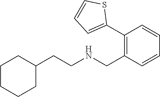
C1(CCNCC2=C(C3=CC=CS3)C=CC=C2)CCCCC1
